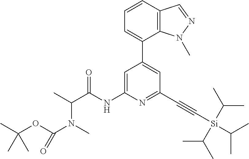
C1(C2=CC(C#C[Si](C(C)C)(C(C)C)C(C)C)=NC(NC(C(C)N(C)C(OC(C)(C)C)=O)=O)=C2)=CC=CC2=C1N(C)N=C2
